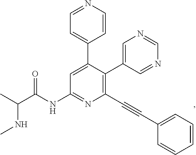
N(C(C)C(NC1=NC(C#CC2=CC=CC=C2)=C(C2=CN=CN=C2)C(C2=CC=NC=C2)=C1)=O)C
